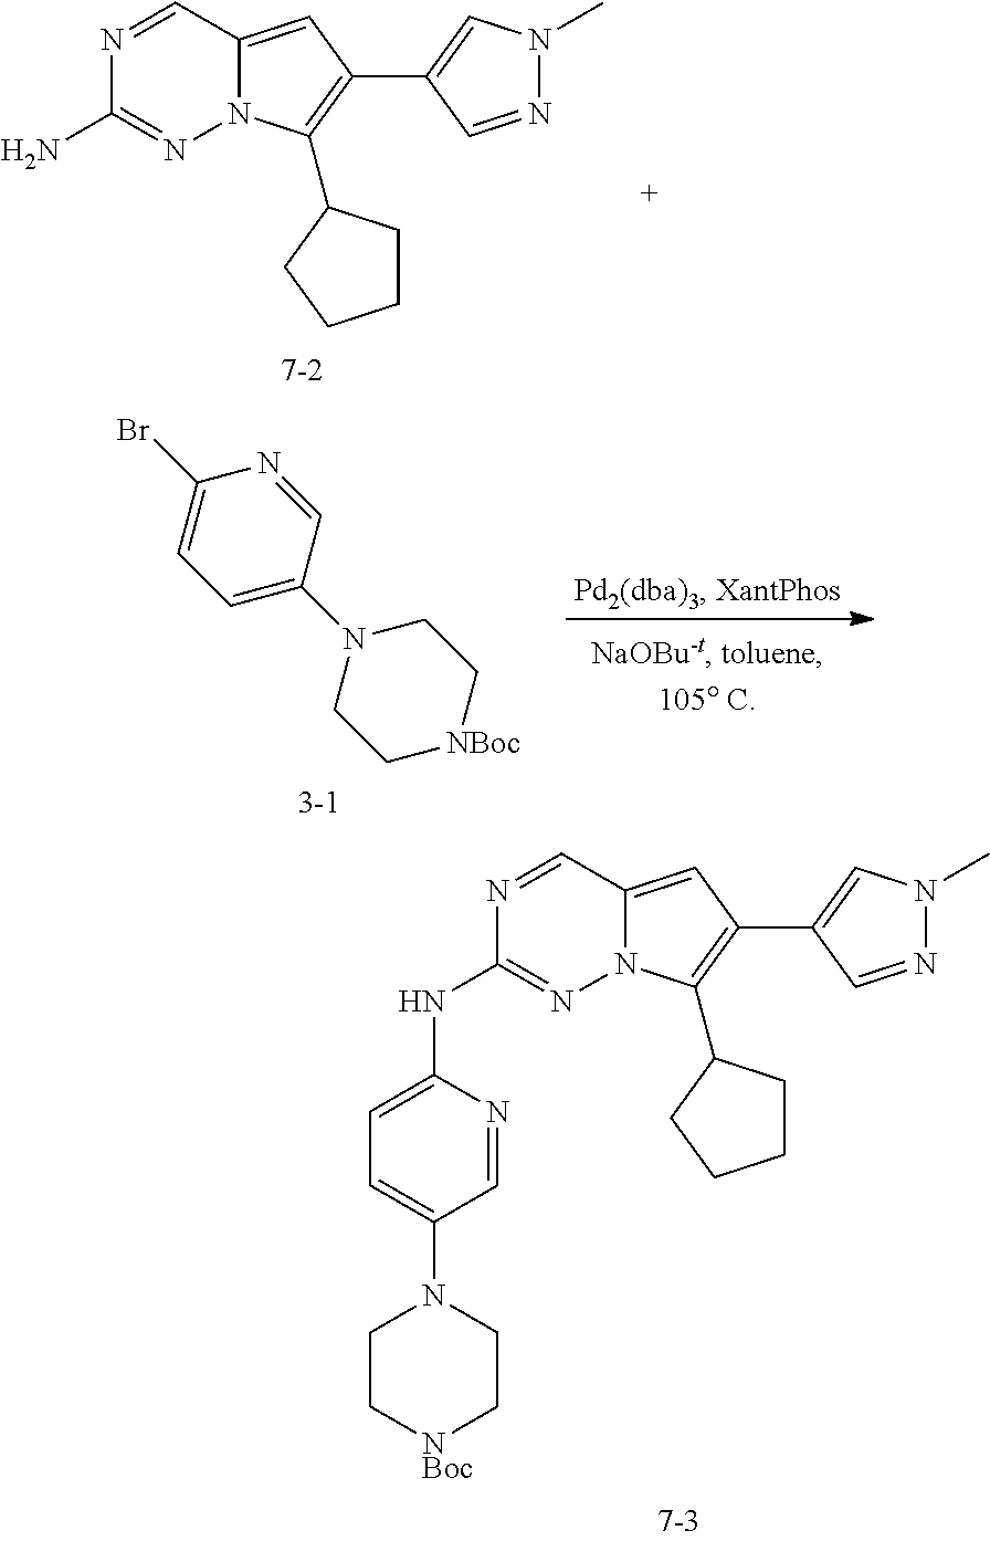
N1=CC2=CC(C3=CN(C)N=C3)=C(C3CCCC3)N2N=C1NC1=CC=C(N2CC[NBoc]CC2)C=N1.N1=CC2=CC(C3=CN(C)N=C3)=C(C3CCCC3)N2N=C1N.C1=NC(Br)=CC=C1N1CC[NBoc]CC1
